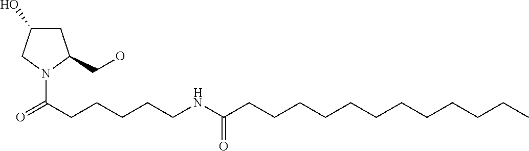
C1C(O)CN(C(CCCCCNC(CCCCCCCCCCCC)=O)=O)C1CO
